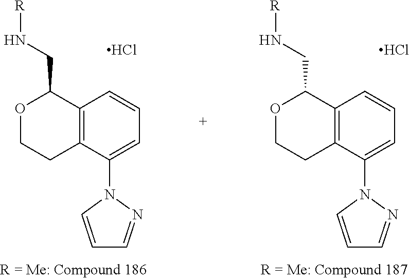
C12=C(C(N3C=CC=N3)=CC=C1)CCOC2CN[R].Cl.C12=C(C(N3C=CC=N3)=CC=C1)CCOC2CN[R].Cl
